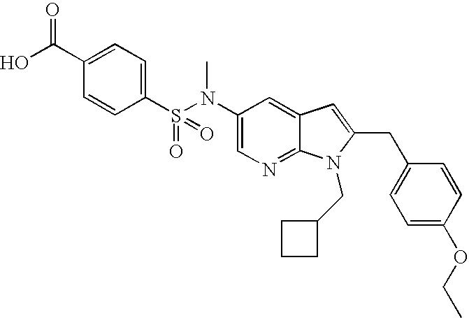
C1(N(S(C2=CC=C(C(O)=O)C=C2)(=O)=O)C)=CN=C2C(=C1)C=C(CC1=CC=C(OCC)C=C1)N2CC1CCC1
